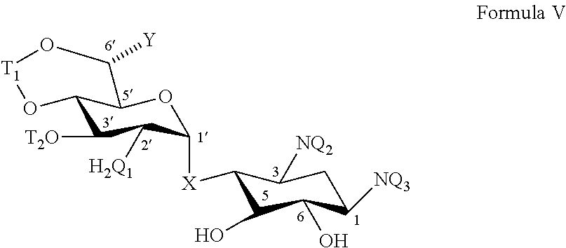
C12C([T2O])C([H2Q1])C([X]C3C(O)C(O)C([NQ3])CC3[NQ2])OC1C([Y])O[T1]O2
